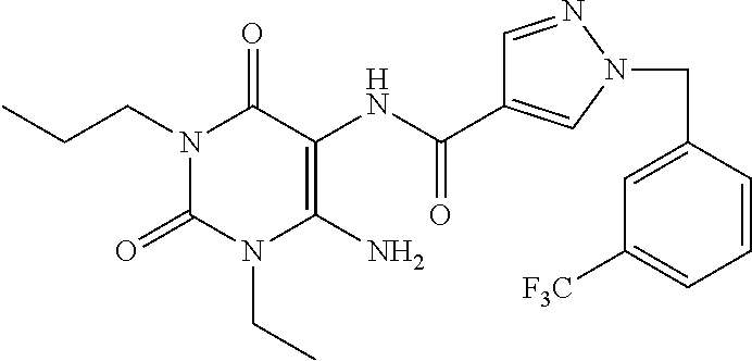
N1(CCC)C(=O)N(CC)C(N)=C(NC(C2=CN(CC3=CC([F3C])=CC=C3)N=C2)=O)C1=O
